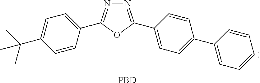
N1=C(C2=CC=C(C3=CC=CC=C3)C=C2)OC(C2=CC=C(C(C)(C)C)C=C2)=N1.[PBD]
